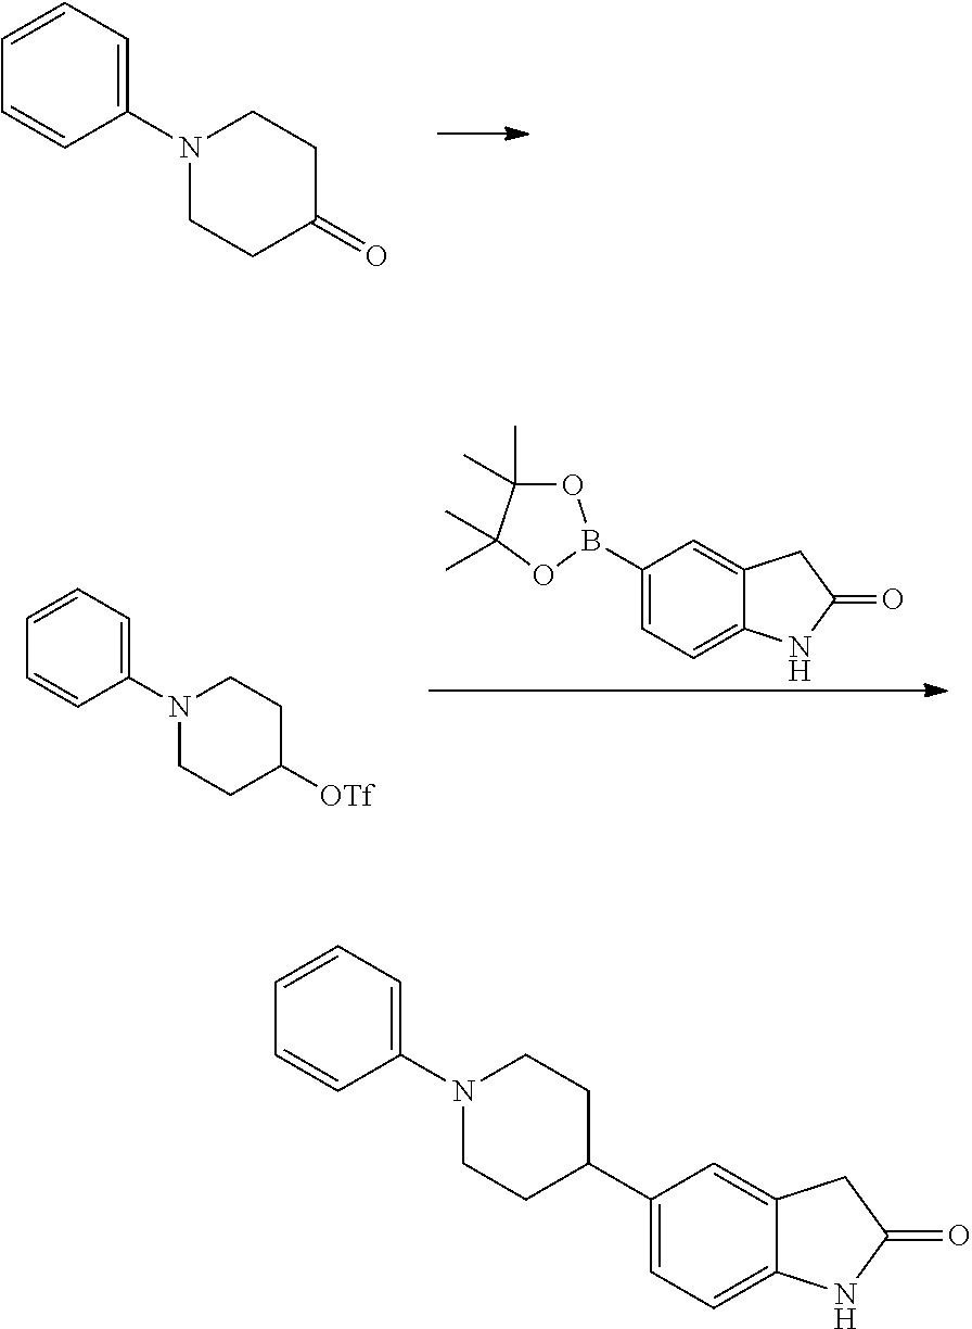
C1=CC=C(N2CCC(=O)CC2)C=C1.C1(B2OC(C)(C)C(C)(C)O2)=CC=C2C(=C1)CC(=O)N2.C1=CC=C(N2CCC([OTf])CC2)C=C1.C1=CC=C(N2CCC(C3=CC=C4C(=C3)CC(=O)N4)CC2)C=C1
